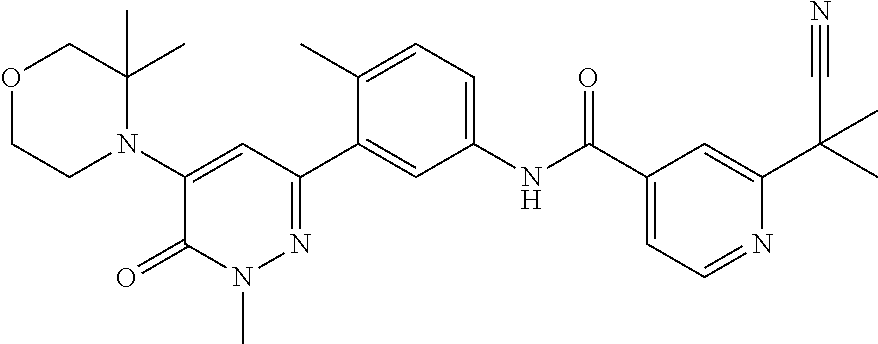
O1CCN(C2=CC(C3=CC(NC(C4=CC=NC(C(C)(C#N)C)=C4)=O)=CC=C3C)=NN(C)C2=O)C(C)(C)C1
